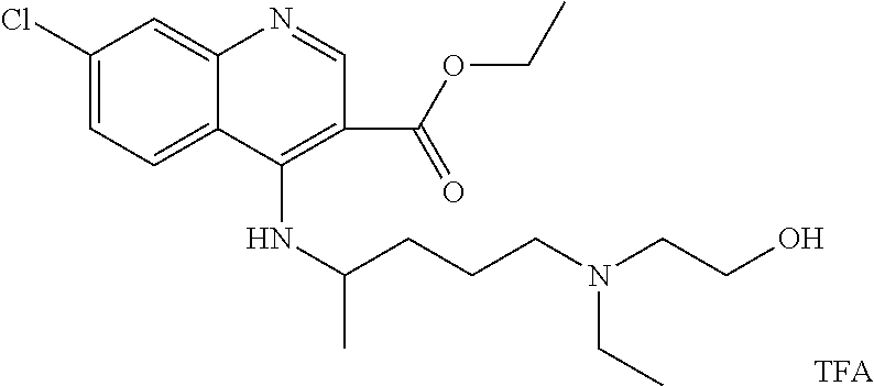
C1(Cl)=CC=C2C(=C1)N=CC(C(OCC)=O)=C2NC(CCCN(CCO)CC)C.[TFA]
